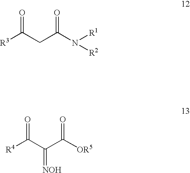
[R3]C(CC(N([R1])[R2])=O)=O.[R4]C(C(C([OR5])=O)=[NOH])=O
